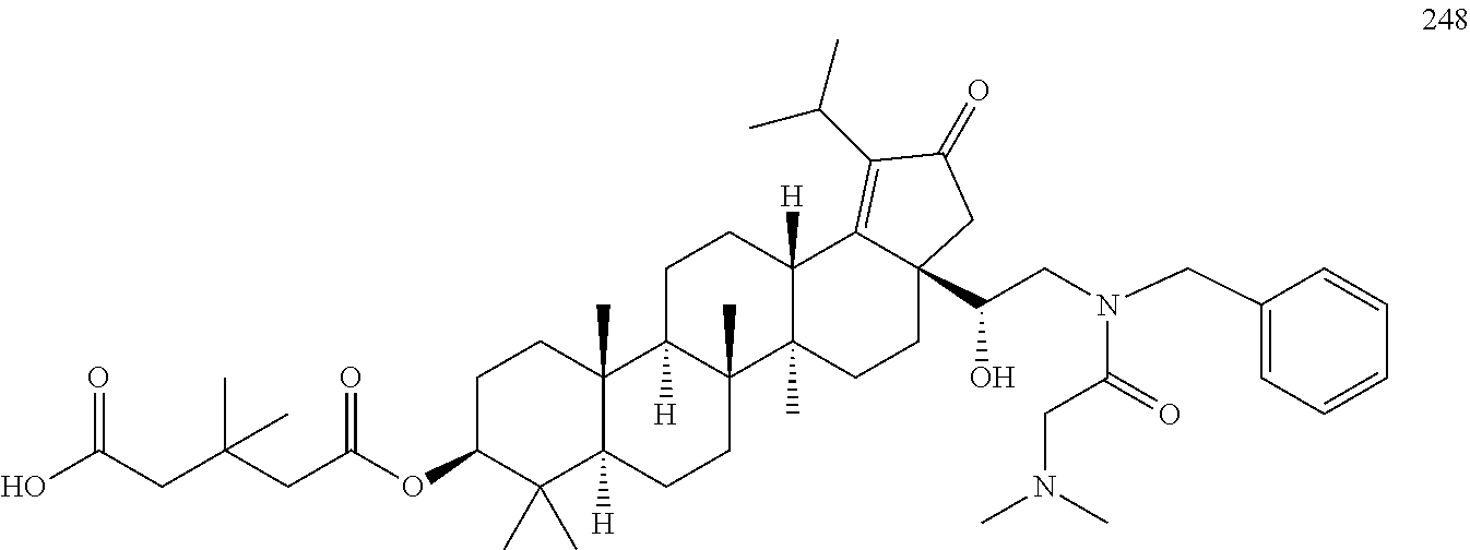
C1C(OC(CC(CC(O)=O)(C)C)=O)C(C)(C)C2([H])C(C)(C1)C1([H])C(C)(CC2)C2(C)C([H])(CC1)C1=C(C(C)C)C(=O)CC1(C(CN(CC1=CC=CC=C1)C(=O)CN(C)C)O)CC2
